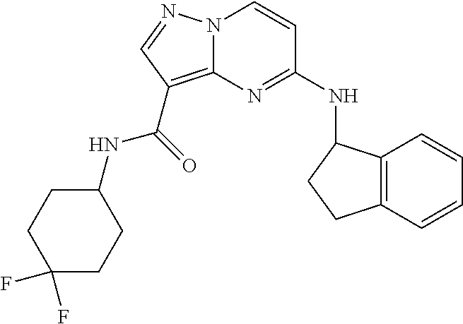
N(C1=NC2=C(C(NC3CCC(F)(F)CC3)=O)C=NN2C=C1)C1C2=C(CC1)C=CC=C2
